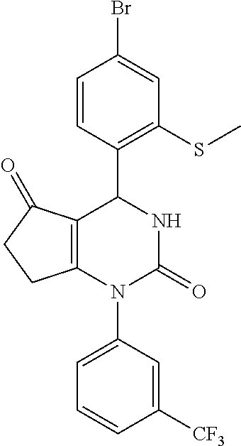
C12=C(N(C3=CC=CC([CF3])=C3)C(=O)NC1C1=C(SC)C=C(Br)C=C1)CCC2=O
